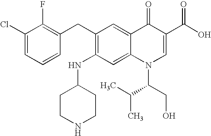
C1(Cl)=CC=CC(CC2=C(NC3CCNCC3)C=C3C(=C2)C(=O)C(C(O)=O)=CN3C(C(C)C)CO)=C1F
